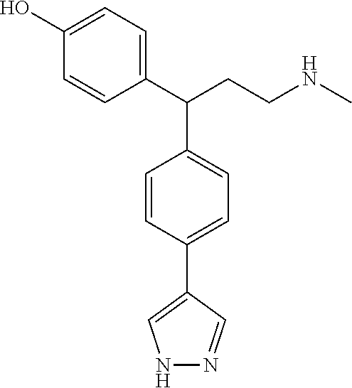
C1(C(C2=CC=C(C3=CNN=C3)C=C2)CCNC)=CC=C(O)C=C1
